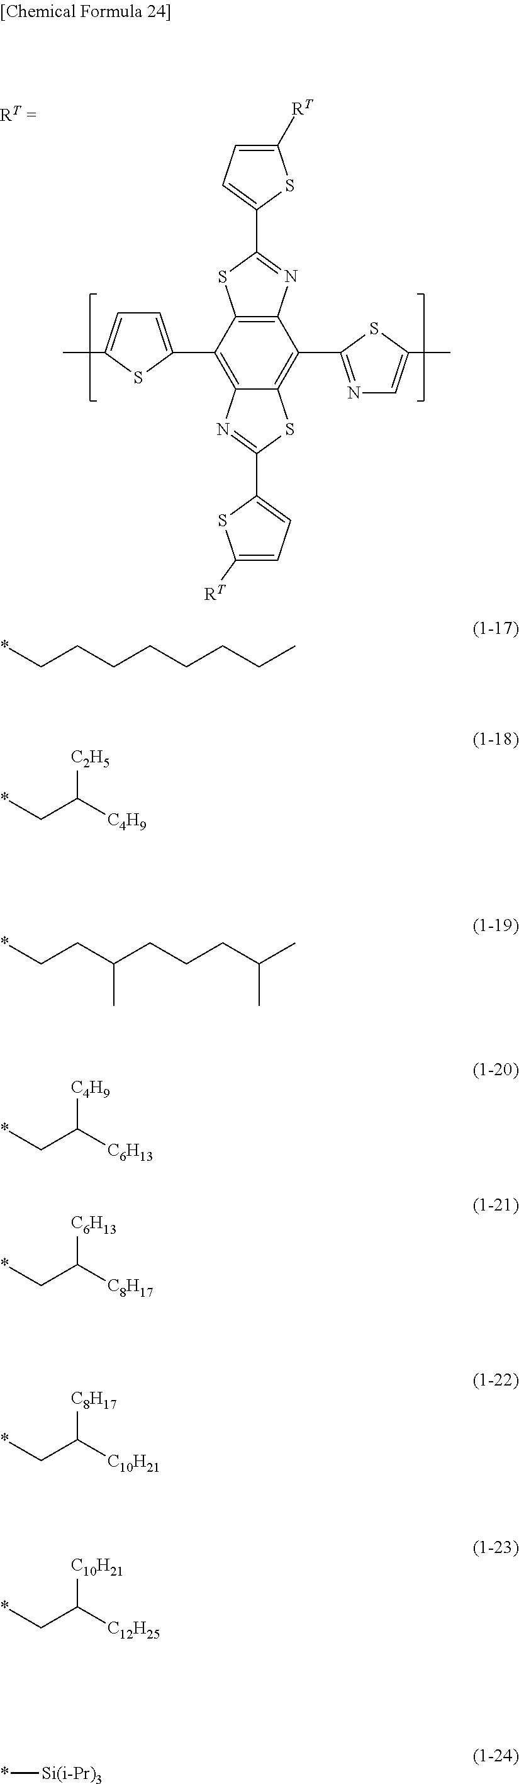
C12=C(C3=CC=C(C)S3)C3=C(C(C4=NC=C(C)S4)=C1SC(C1=CC=C([RT])S1)=N2)N=C(C1=CC=C([RT])S1)S3.*CCCCCCCC.*CC([C4H9])[C2H5].*CCC(CCCC(C)C)C.*CC([C6H13])[C4H9].*CC([C8H17])[C6H13].*CC([C10H21])[C8H17].*CC([C12H25])[C10H21].*[Si(i-Pr)3]
